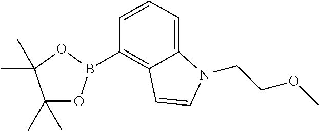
C1(C)(C)OB(C2=C3C(=CC=C2)N(CCOC)C=C3)OC1(C)C
